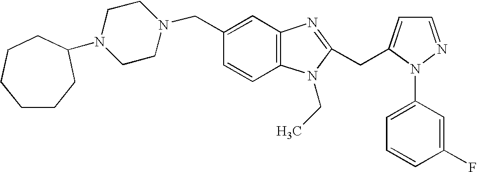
C1CN(CC2=CC3=C(C=C2)N(CC)C(CC2=CC=NN2C2=CC=CC(F)=C2)=N3)CCN1C1CCCCCC1
